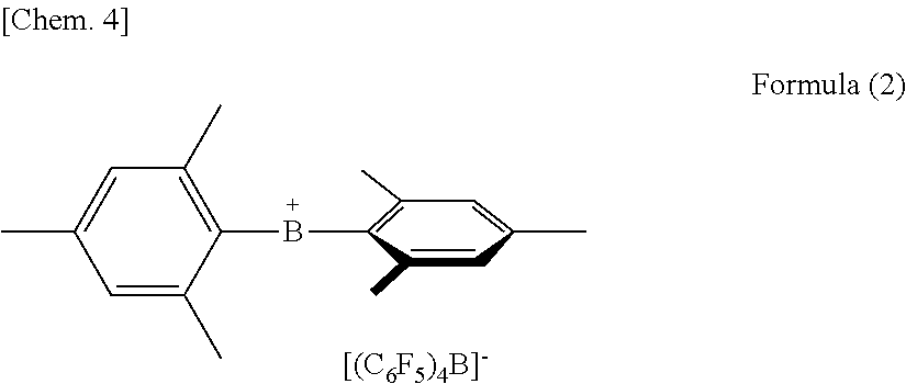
C1=C(C)C(BC2=C(C)C=C(C)C=C2C)=C(C)C=C1C
